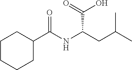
C1CCCC(C(NC(CC(C)C)C(=O)O)=O)C1
